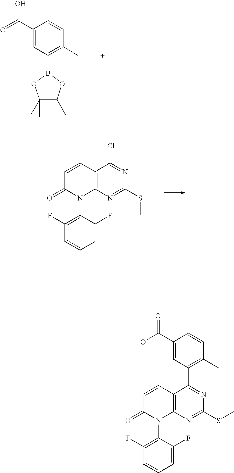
C12=C(N=C(SC)N=C1Cl)N(C1=C(F)C=CC=C1F)C(=O)C=C2.C1(C(=O)O)=CC(B2OC(C)(C)C(C)(C)O2)=C(C)C=C1.C12=C(N=C(SC)N=C1C1=C(C)C=CC(C(=O)O)=C1)N(C1=C(F)C=CC=C1F)C(=O)C=C2
